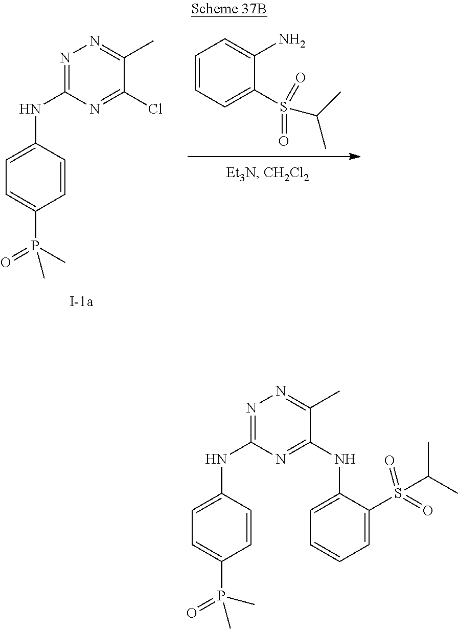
N1=C(NC2=CC=C(P(C)(=O)C)C=C2)N=C(NC2=CC=CC=C2S(C(C)C)(=O)=O)C(C)=N1.C1=CC=C(S(C(C)C)(=O)=O)C(N)=C1.N1=C(NC2=CC=C(P(C)(=O)C)C=C2)N=C(Cl)C(C)=N1
